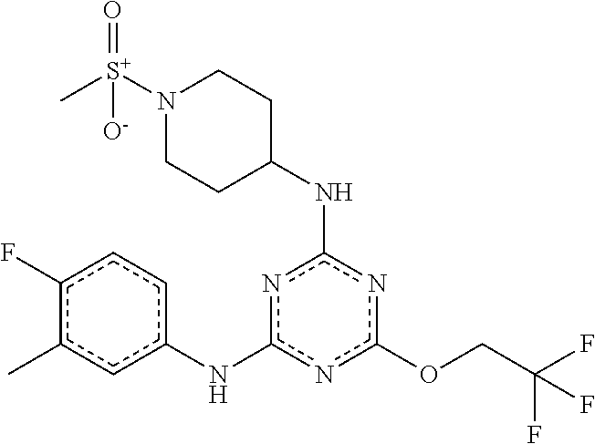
FC(COc1nc(NC2CCN([S+](C)(=O)[O-])CC2)nc(Nc2ccc(F)c(C)c2)n1)(F)F
